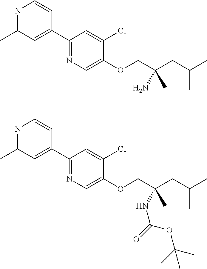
N1=C(C)C=C(C2=NC=C(OCC(CC(C)C)(N)C)C(Cl)=C2)C=C1.N1=C(C)C=C(C2=NC=C(OCC(CC(C)C)(NC(=O)OC(C)(C)C)C)C(Cl)=C2)C=C1
